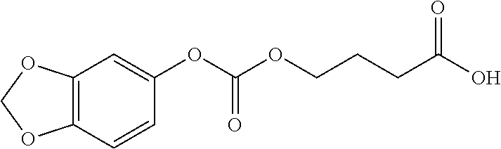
C12=C(C=CC(OC(OCCCC(O)=O)=O)=C1)OCO2
